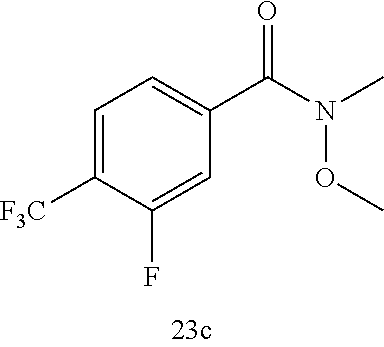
C1=C([F3C])C(F)=CC(C(N(C)OC)=O)=C1
